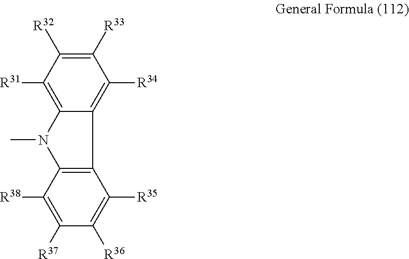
C12=C([R31])C([R32])=C([R33])C([R34])=C1C1=C(N2C)C([R38])=C([R37])C([R36])=C1[R35]
